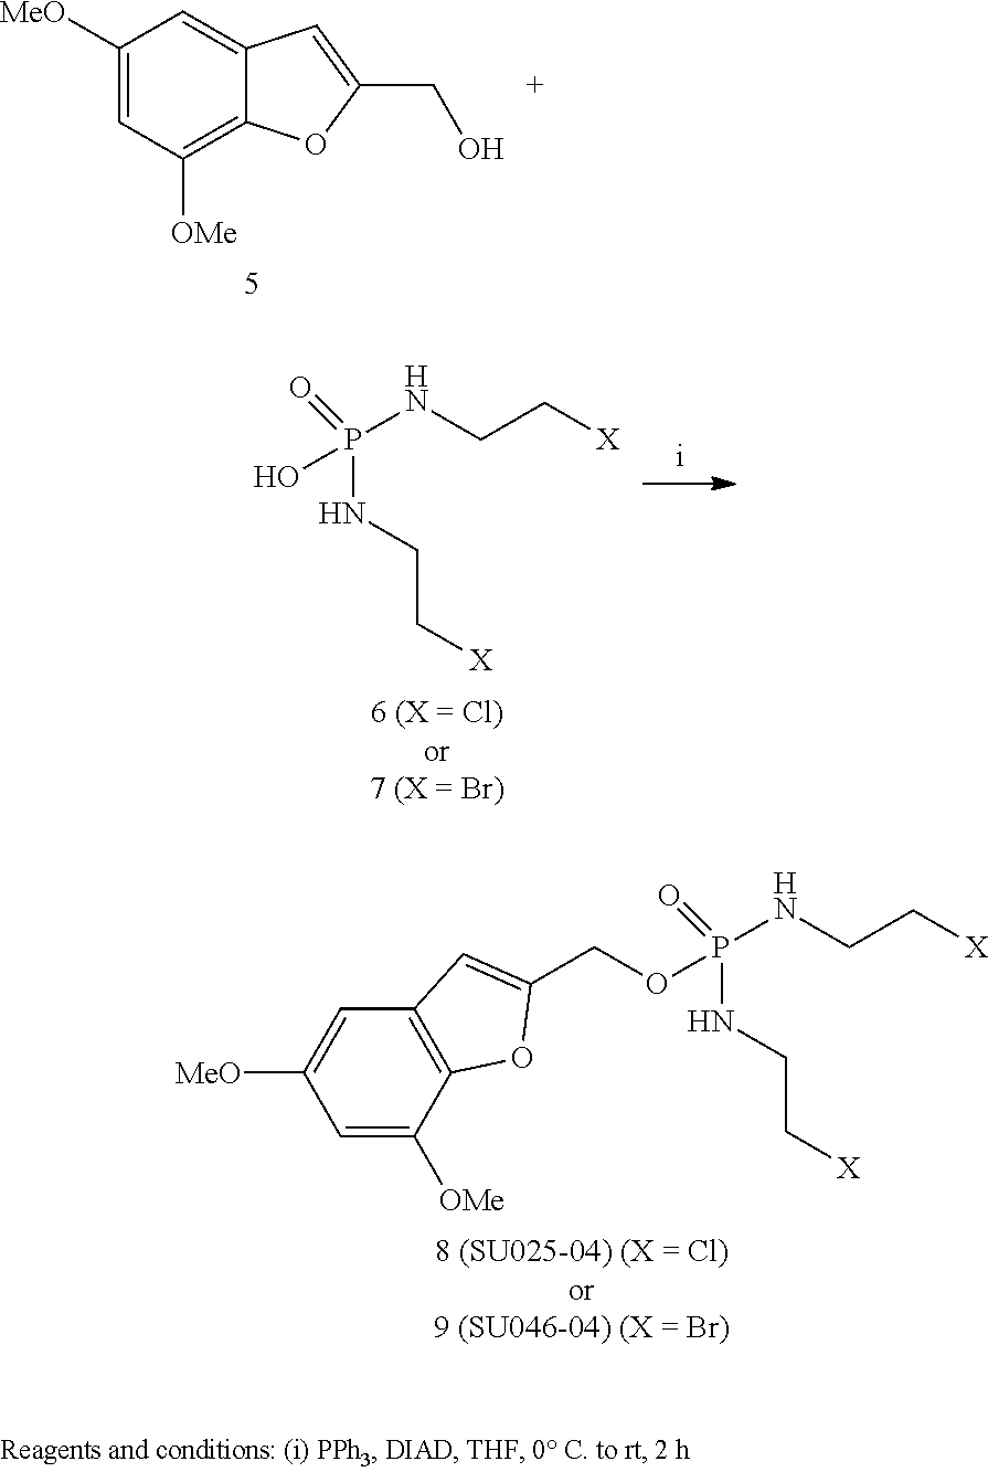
C1([MeO])=CC([OMe])=C2C(=C1)C=C(CO)O2.P(NCC[X])(NCC[X])(O)=O.C1=C([OMe])C2=C(C=C1[MeO])C=C(COP(NCC[X])(=O)NCC[X])O2
